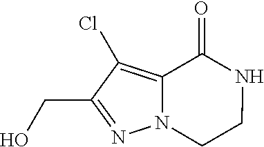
N12C(=C(Cl)C(CO)=N1)C(=O)NCC2
